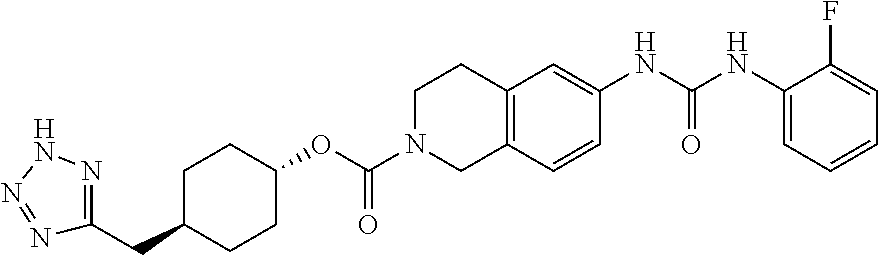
C1(NC(NC2=CC3=C(C=C2)CN(C(OC2CCC(CC4=NNN=N4)CC2)=O)CC3)=O)=CC=CC=C1F
